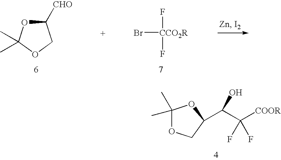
O1C([CHO])COC1(C)C.Br[CCO2R](F)F.C1(C)(C)OCC(C(C([COOR])(F)F)O)O1
